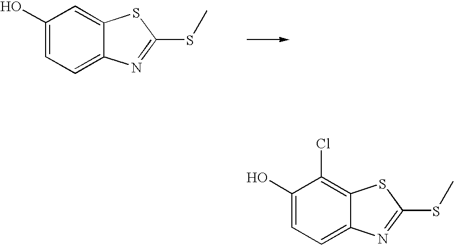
C1(O)=CC=C2C(=C1)SC(SC)=N2.C1(O)=CC=C2C(=C1Cl)SC(SC)=N2
